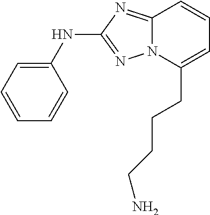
C(C1=CC=CC2=NC(NC3=CC=CC=C3)=NN12)CCCN
